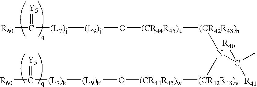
[(CR44R45)u]([(CR42R43)h]N([(CR42R43)v][(CR44R45)w]O[(L9)k][(L7)k]C(=[Y5])[R60])C([R41])([R40])C)O[(L9)j][(L7)j]C(=[Y5])[R60]
